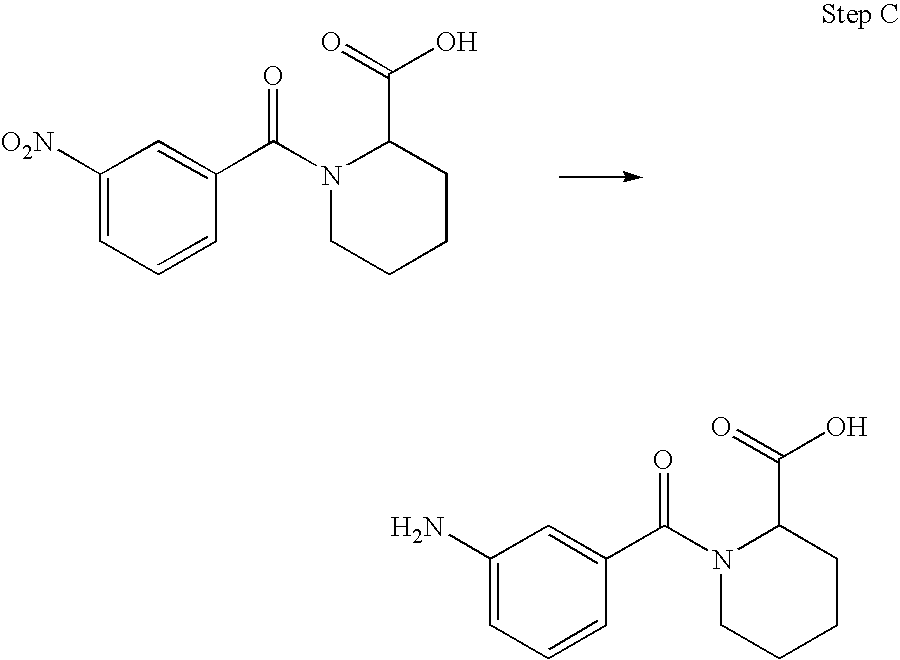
C(=O)(C1=CC([O2N])=CC=C1)N1C(C(=O)O)CCCC1.N1(C(=O)C2=CC(N)=CC=C2)CCCCC1C(=O)O
